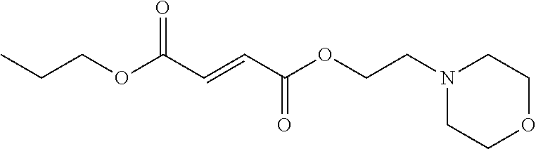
C(COC(C=CC(OCCC)=O)=O)N1CCOCC1
